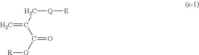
C(C(C(O[R])=O)=C)[Q][E]
